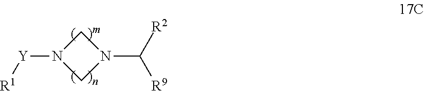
[Y](N1CN(C([R2])[R9])C1)[R1]
